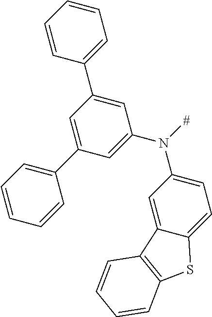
N(C1=CC=C2C(=C1)C1=C(S2)C=CC=C1)([#])C1=CC(C2=CC=CC=C2)=CC(C2=CC=CC=C2)=C1
